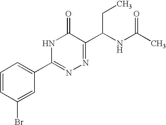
C1=CC(Br)=CC(C2=NN=C(C(NC(C)=O)CC)C(=O)N2)=C1
